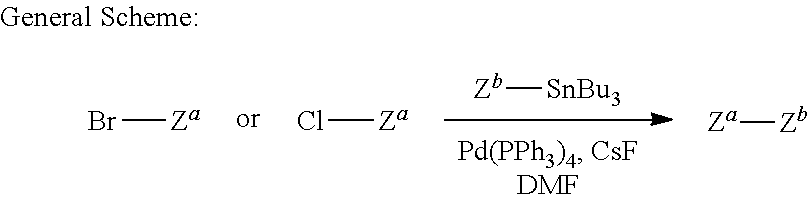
[Zb][SnBu3].Br[Za].Cl[Za].[Za][Zb]
